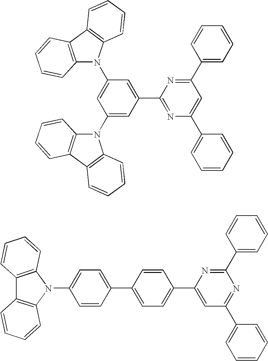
C1=C(C2=NC(C3=CC=CC=C3)=CC(C3=CC=CC=C3)=N2)C=C(N2C3=C(C4=C2C=CC=C4)C=CC=C3)C=C1N1C2=C(C3=C1C=CC=C3)C=CC=C2.C1=C(C2=CC=C(C3=CC(C4=CC=CC=C4)=NC(C4=CC=CC=C4)=N3)C=C2)C=CC(N2C3=C(C4=C2C=CC=C4)C=CC=C3)=C1
